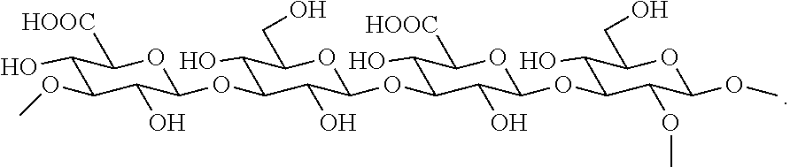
C1(O)C(OC)C(O)C(OC2C(O)C(CO)OC(OC3C(O)C([HOOC])OC(OC4C(O)C(CO)OC(OC)C4OC)C3O)C2O)OC1[HOOC]
